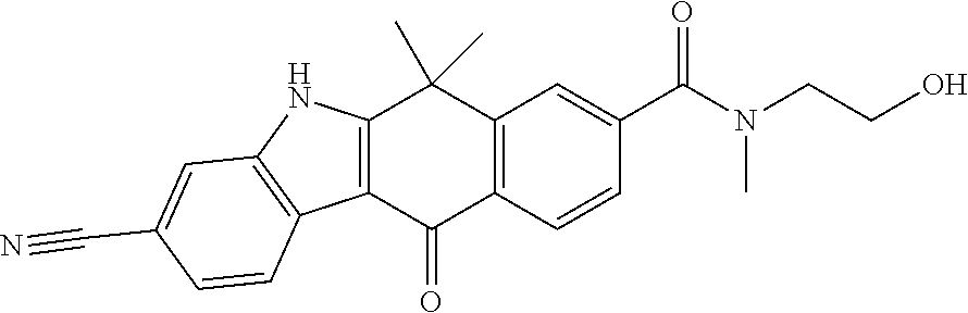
C12=C(C=CC(C(N(CCO)C)=O)=C1)C(=O)C1=C(C2(C)C)NC2=C1C=CC(C#N)=C2
